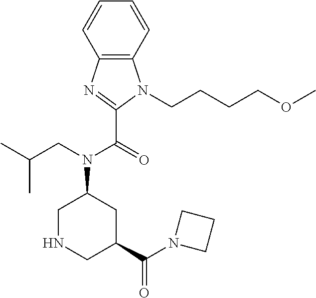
C12=C(N=C(C(=O)N(CC(C)C)C3CNCC(C(N4CCC4)=O)C3)N1CCCCOC)C=CC=C2
